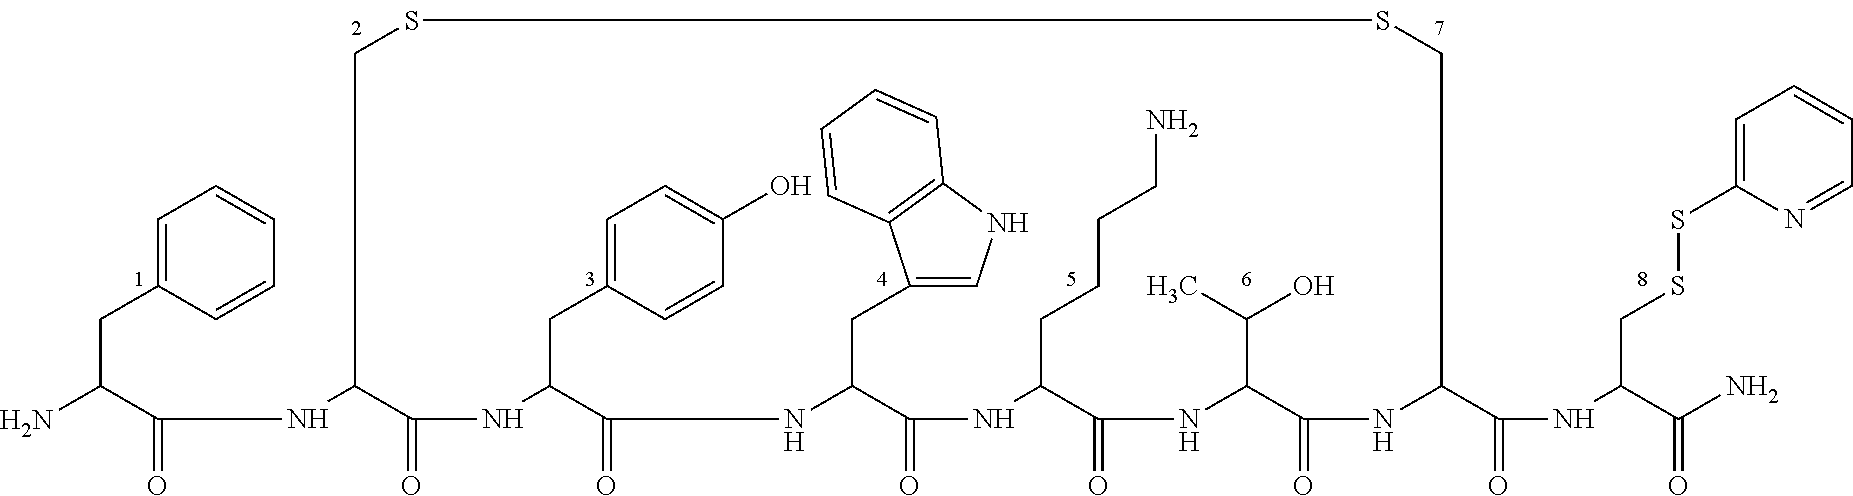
C1=C(CC(N)C(=O)NC2C(=O)NC(CC3=CC=C(O)C=C3)C(=O)NC(CC3=CNC4=C3C=CC=C4)C(=O)NC(CCCCN)C(=O)NC(C(O)C)C(=O)NC(C(=O)NC(C(=O)N)CSSC3=CC=CC=N3)CSSC2)C=CC=C1
